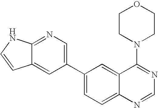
C12=NC=C(C3=CC=C4C(=C3)C(N3CCOCC3)=NC=N4)C=C1C=CN2
